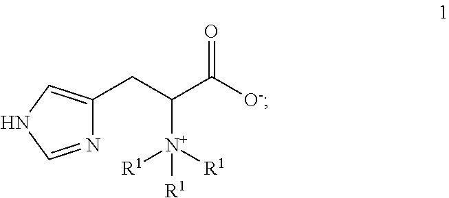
N1=CNC=C1CC(C([O-])=O)[N+]([R1])([R1])[R1]
